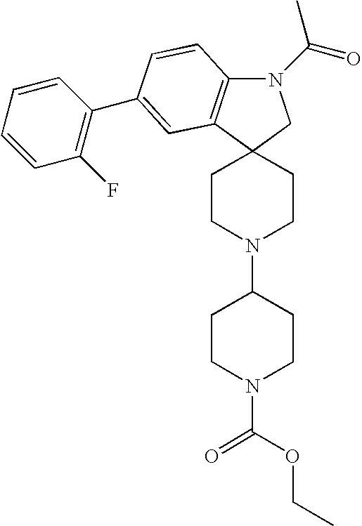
C12(CCN(C3CCN(C(=O)OCC)CC3)CC1)CN(C(=O)C)C1=C2C=C(C2=C(F)C=CC=C2)C=C1
